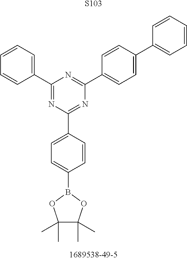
[S103].C1(B2OC(C)(C)C(C)(C)O2)=CC=C(C2=NC(C3=CC=C(C4=CC=CC=C4)C=C3)=NC(C3=CC=CC=C3)=N2)C=C1
